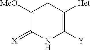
C1([Y])=C([Het])CC([MeO])C(=[X])N1
